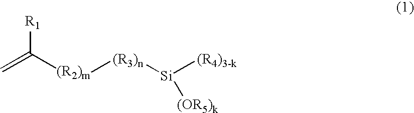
[R1]C([(R2)m][(R3)n][Si]([(R4)3-k])[(OR5)k])=C
